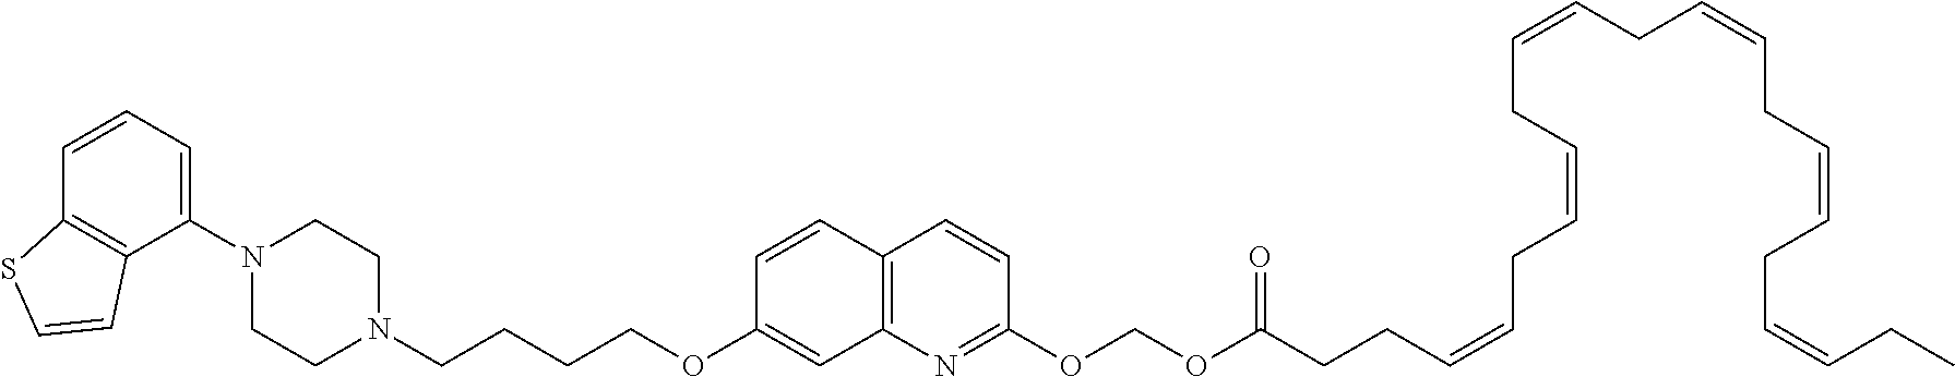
C1(N2CCN(CCCCOC3=CC4=C(C=C3)C=CC(OCOC(=O)CCC=CCC=CCC=CCC=CCC=CCC=CCC)=N4)CC2)=CC=CC2=C1C=CS2
